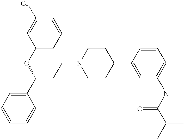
C(CN1CCC(C2=CC(NC(C(C)C)=O)=CC=C2)CC1)C(C1=CC=CC=C1)OC1=CC=CC(Cl)=C1
